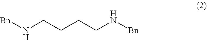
[Bn]NCCCCN[Bn]
